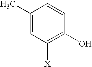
C1(C)=CC([X])=C(O)C=C1
